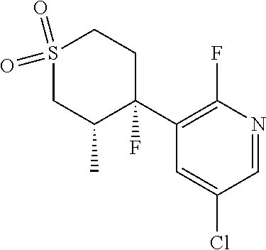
S1(=O)(=O)CC(C)C(F)(C2=C(F)N=CC(Cl)=C2)CC1
